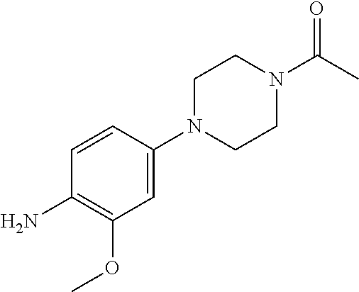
C1N(C2=CC(OC)=C(N)C=C2)CCN(C(=O)C)C1
